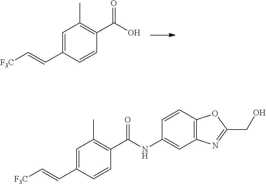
C1=CC(C(O)=O)=C(C)C=C1C=C[F3C].C1=CC(C(NC2=CC3=C(C=C2)OC(CO)=N3)=O)=C(C)C=C1C=C[F3C]
